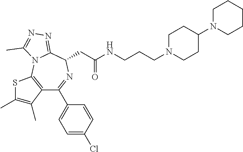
C12=C(N3C(=NN=C3C)C(CC(NCCCN3CCC(N4CCCCC4)CC3)=O)N=C1C1=CC=C(Cl)C=C1)SC(C)=C2C
